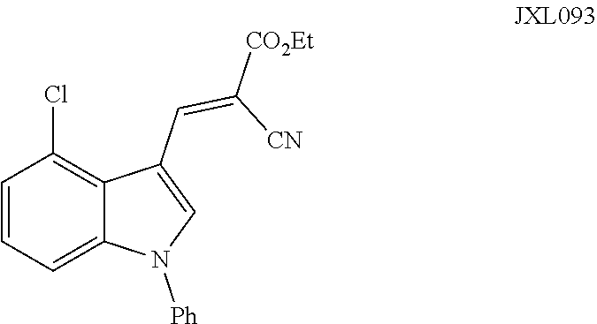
C1=CC=C2C(=C1Cl)C(C=C([CN])[CO2Et])=CN2[Ph]
